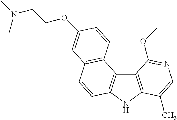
C12=C(NC3=C1C1=C(C=C3)C=C(OCCN(C)C)C=C1)C(C)=CN=C2OC
